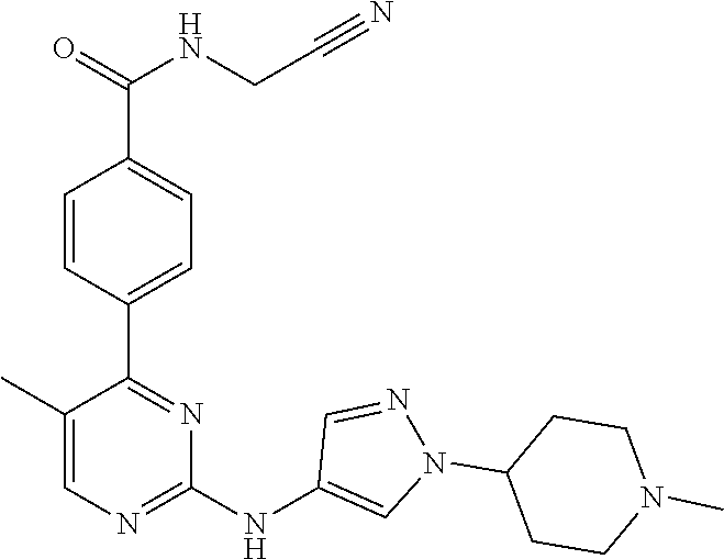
C1(C2=NC(NC3=CN(C4CCN(C)CC4)N=C3)=NC=C2C)=CC=C(C(NCC#N)=O)C=C1
